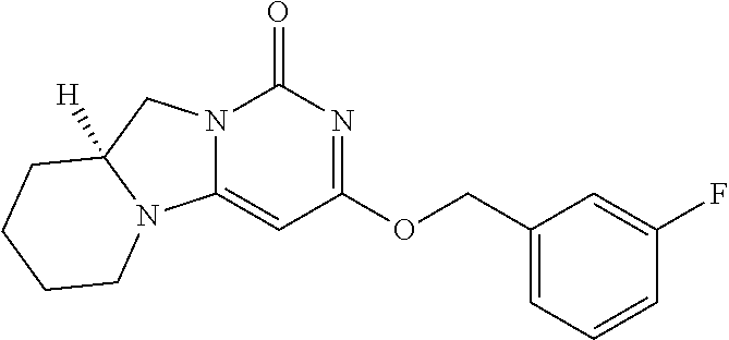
C1(COC2=NC(=O)N3C(=C2)N2C([H])(C3)CCCC2)=CC=CC(F)=C1
